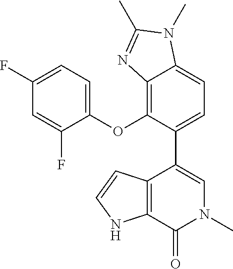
C12=C(OC3=CC=C(F)C=C3F)C(C3=CN(C)C(=O)C4=C3C=CN4)=CC=C1N(C)C(C)=N2
